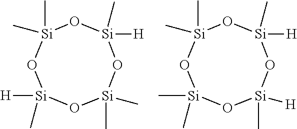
O1[Si](C)(C)O[Si](C)([H])O[Si](C)(C)O[Si]1([H])C.O1[Si](C)(C)O[Si](C)(C)O[Si](C)([H])O[Si]1([H])C
